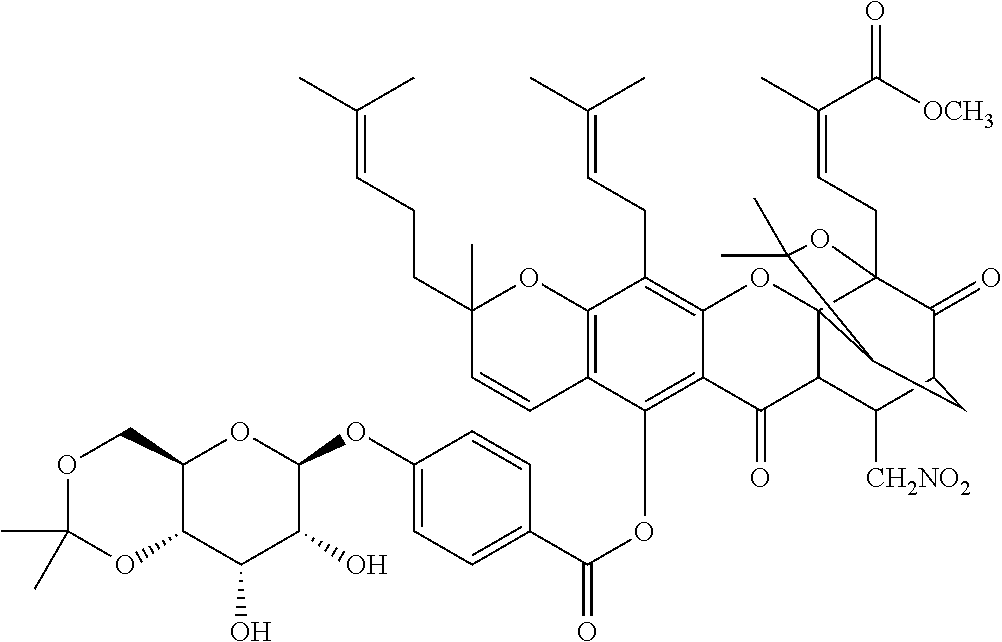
C12C(COC(C)(C)O1)OC(OC1=CC=C(C(OC3=C4C(=C(CC=C(C)C)C5=C3C=CC(C)(CCC=C(C)C)O5)OC35C(C4=O)C([CH2NO2])C4C(=O)C3(CC=C(C)C(=O)[OCH3])OC(C)(C)C5C4)=O)C=C1)C(O)C2O
